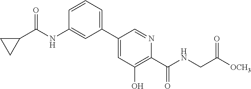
C1(C2=CC(O)=C(C(NCC([OCH3])=O)=O)N=C2)=CC=CC(NC(=O)C2CC2)=C1
